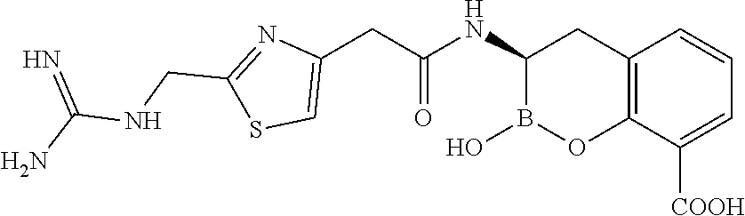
C12=C(C([COOH])=CC=C1)OB(O)C(NC(CC1=CSC(CNC(N)=N)=N1)=O)C2
